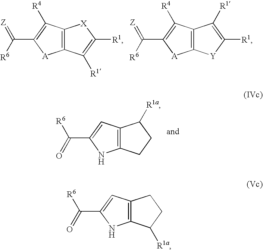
C12=C(C([R4])=C(C([R6])=[Z])[A]1)[X]C([R1])=C2[R1].C12=C(C([R4])=C(C([R6])=[Z])[A]1)C([R1])=C([R1])[Y]2.C12=C(C=C(C(=O)[R6])N1)C([R1a])CC2.C12=C(C=C(C(=O)[R6])N1)CCC2[R1a]
